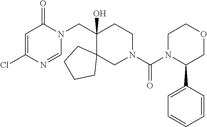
ClC1=CC(=O)N(CC2(O)C3(CN(C(N4C(C5=CC=CC=C5)COCC4)=O)CC2)CCCC3)C=N1
